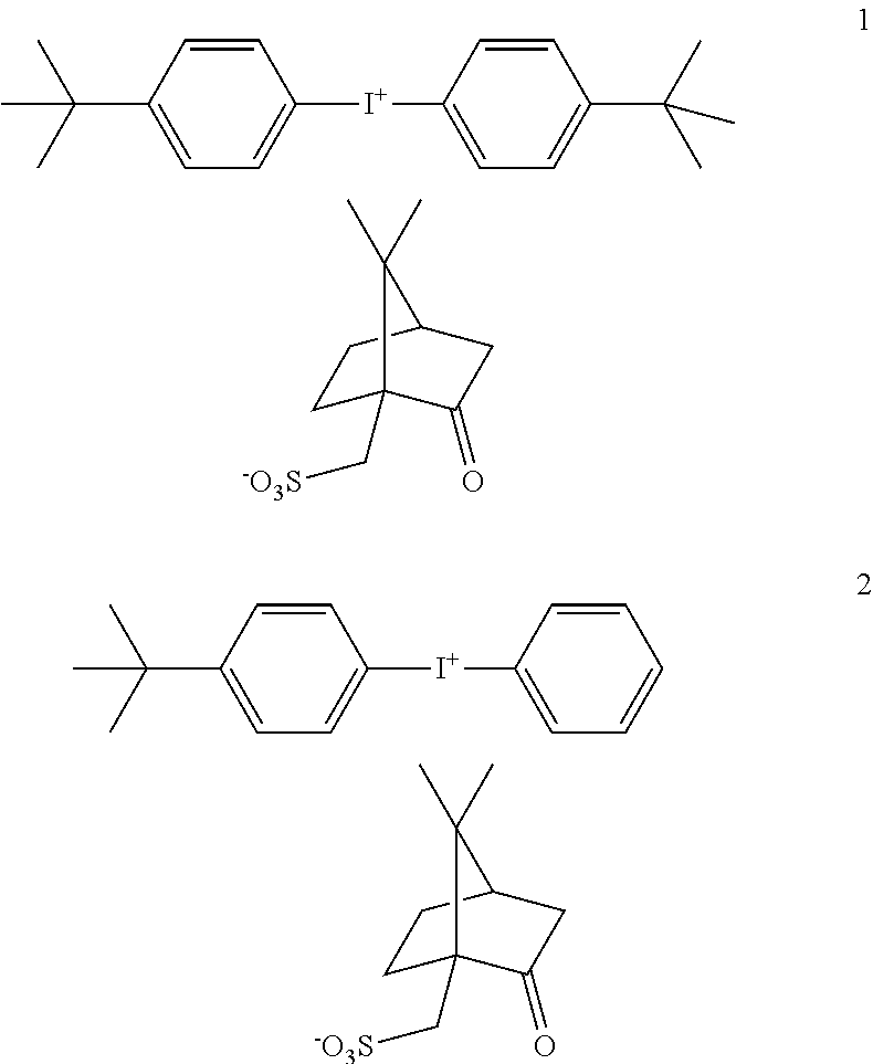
C1([I+]C2=CC=C(C(C)(C)C)C=C2)=CC=C(C(C)(C)C)C=C1.C1C2(C[-O3S])C(=O)CC(C1)C2(C)C.C1([I+]C2=CC=CC=C2)=CC=C(C(C)(C)C)C=C1.C1C2(C[-O3S])C(=O)CC(C1)C2(C)C
